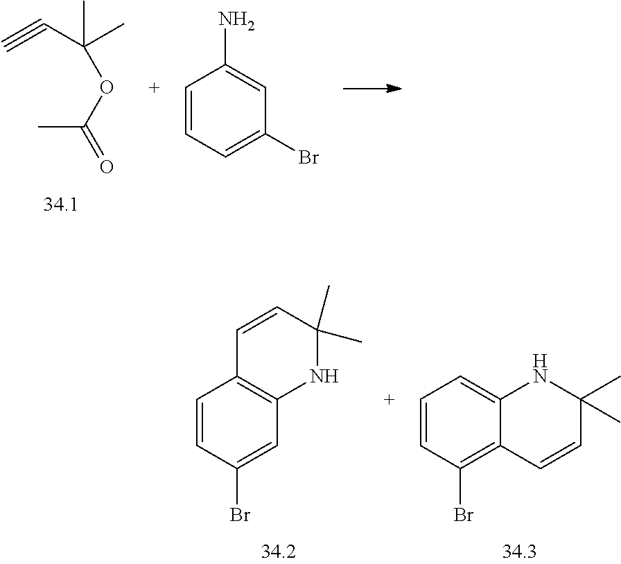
C(#C)C(C)(C)OC(=O)C.C1=CC=C(Br)C=C1N.C1=CC(Br)=CC2=C1C=CC(C)(C)N2.C1=CC(Br)=C2C(=C1)NC(C)(C)C=C2
